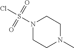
C1N(S(Cl)(=O)=O)CCN(C)C1
